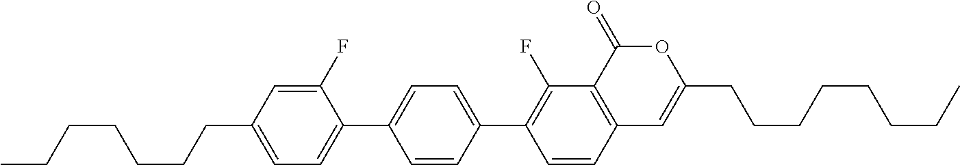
C12=C(C(=O)OC(CCCCCCCC)=C1)C(F)=C(C1=CC=C(C3=CC=C(CCCCCCC)C=C3F)C=C1)C=C2
